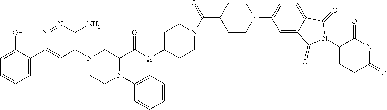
C1=C(O)C(C2=CC(N3CCN(C4=CC=CC=C4)C(C(NC4CCN(C(C5CCN(C6=CC=C7C(=C6)C(=O)N(C6CCC(=O)NC6=O)C7=O)CC5)=O)CC4)=O)C3)=C(N)N=N2)=CC=C1
